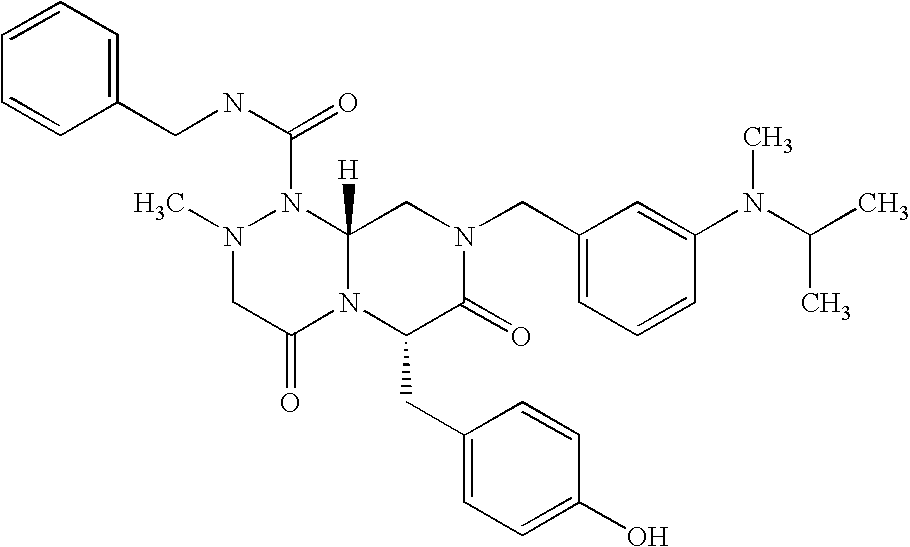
C1=C(N(C(C)C)C)C=CC=C1CN1CC2([H])N(C(NCC3=CC=CC=C3)=O)N(C)CC(=O)N2C(CC2=CC=C(O)C=C2)C1=O
